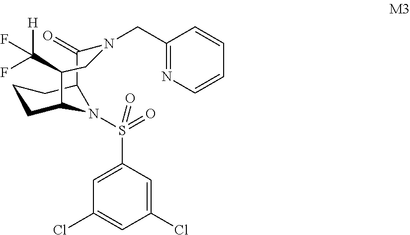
C1CC2N(S(C3=CC(Cl)=CC(Cl)=C3)(=O)=O)C(C1)C(=O)N(CC1=NC=CC=C1)CC2C(F)([H])F
